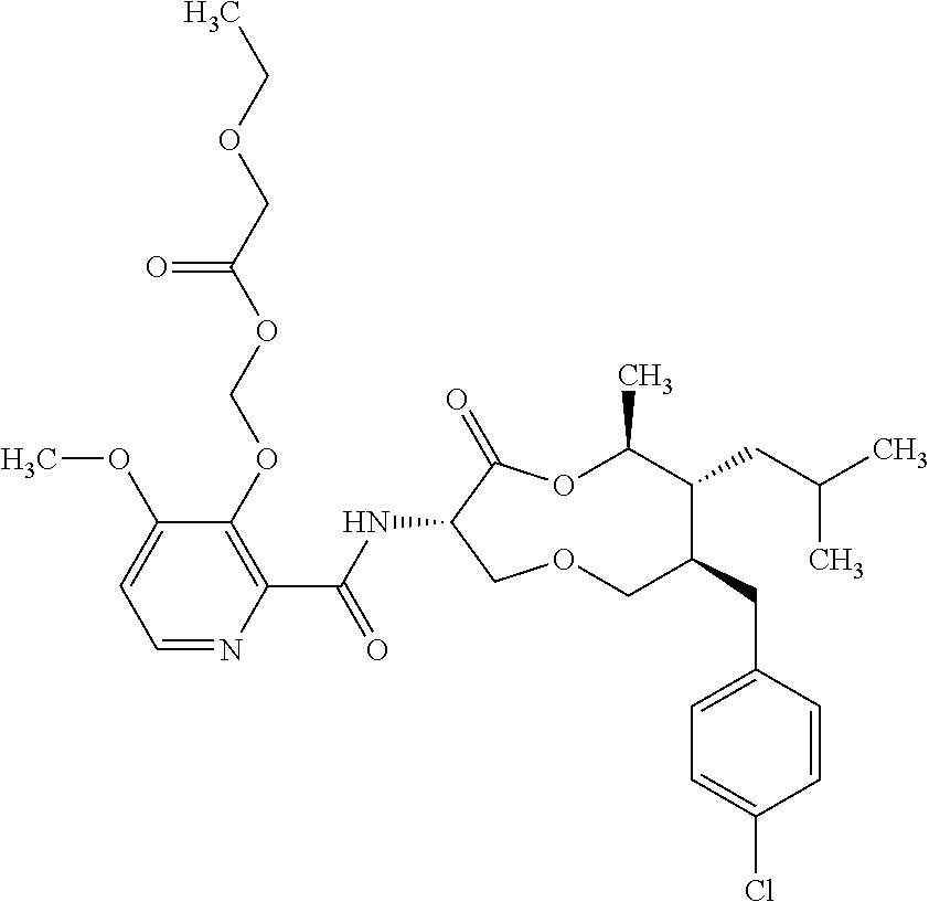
C1(OCOC(COCC)=O)=C(C(NC2C(=O)OC(C)C(CC(C)C)C(CC3=CC=C(Cl)C=C3)COC2)=O)N=CC=C1OC
